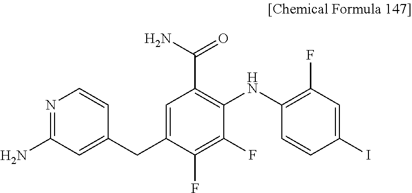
N1=C(N)C=C(CC2=CC(C(N)=O)=C(NC3=C(F)C=C(I)C=C3)C(F)=C2F)C=C1
